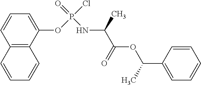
C1=CC2=C(C(OP(=O)(NC(C(=O)OC(C3=CC=CC=C3)C)C)Cl)=C1)C=CC=C2
